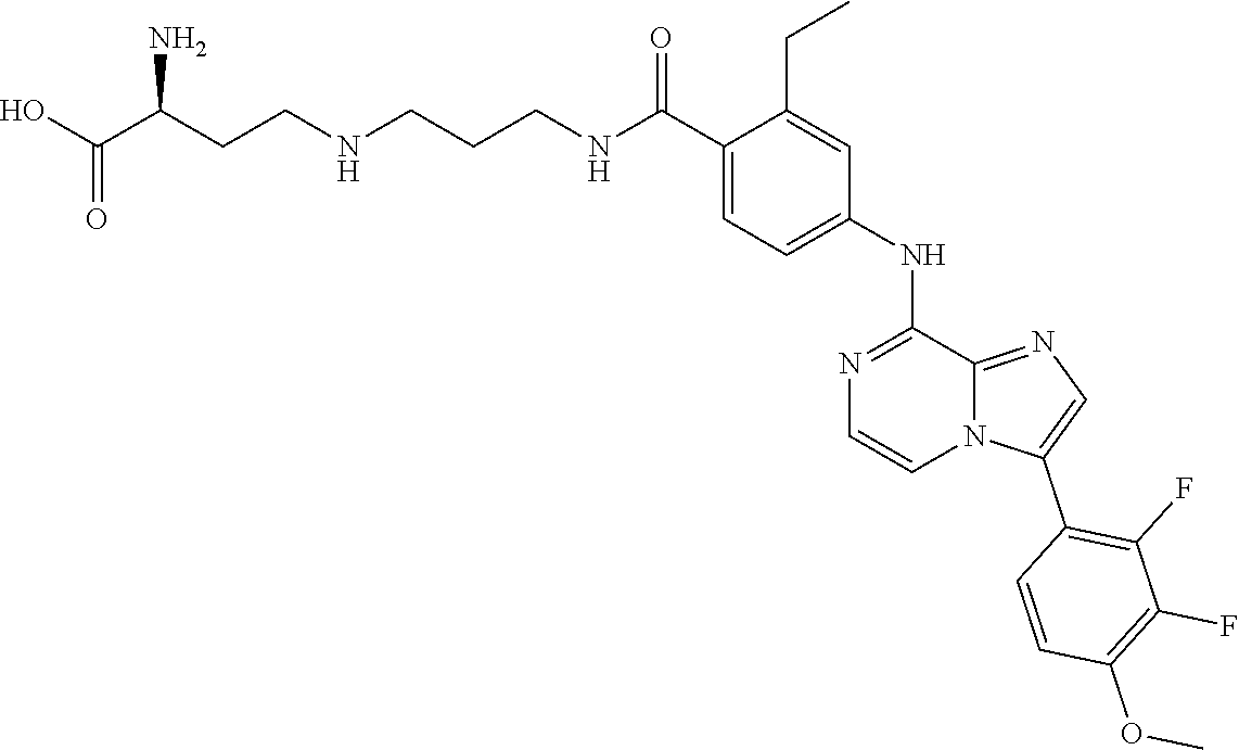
C1(C(NCCCNCCC(C(=O)O)N)=O)=CC=C(NC2=NC=CN3C2=NC=C3C2=C(F)C(F)=C(OC)C=C2)C=C1CC
